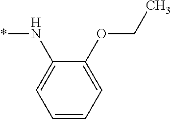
*NC1=CC=CC=C1OCC
